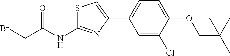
C1=C(Cl)C(OCC(C)(C)C)=CC=C1C1=CSC(NC(CBr)=O)=N1
